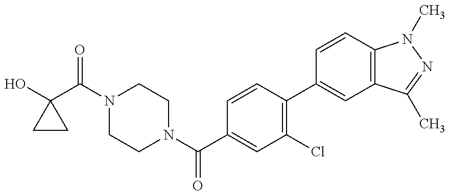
C1CC1(O)C(N1CCN(C(C2=CC(Cl)=C(C3=CC4=C(C=C3)N(C)N=C4C)C=C2)=O)CC1)=O
